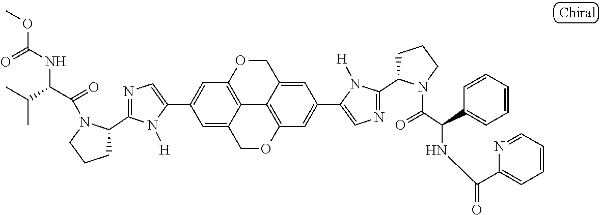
C1(C2=CC3=C4C(=C2)COC2=C4C(=CC(C4=CN=C(C5CCCN5C(=O)C(C5=CC=CC=C5)NC(C5=CC=CC=N5)=O)N4[H])=C2)CO3)=CN=C(C2CCCN2C(=O)C(C(C)C)NC(=O)OC)N1[H]
